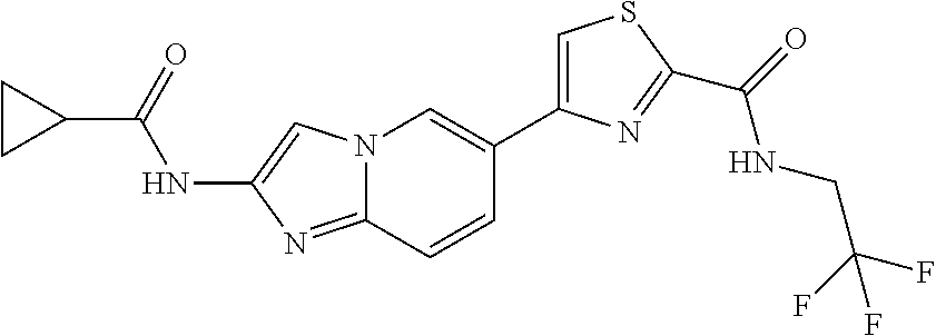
C1CC1C(=O)NC1=CN2C(=N1)C=CC(C1=CSC(C(=O)NCC(F)(F)F)=N1)=C2
